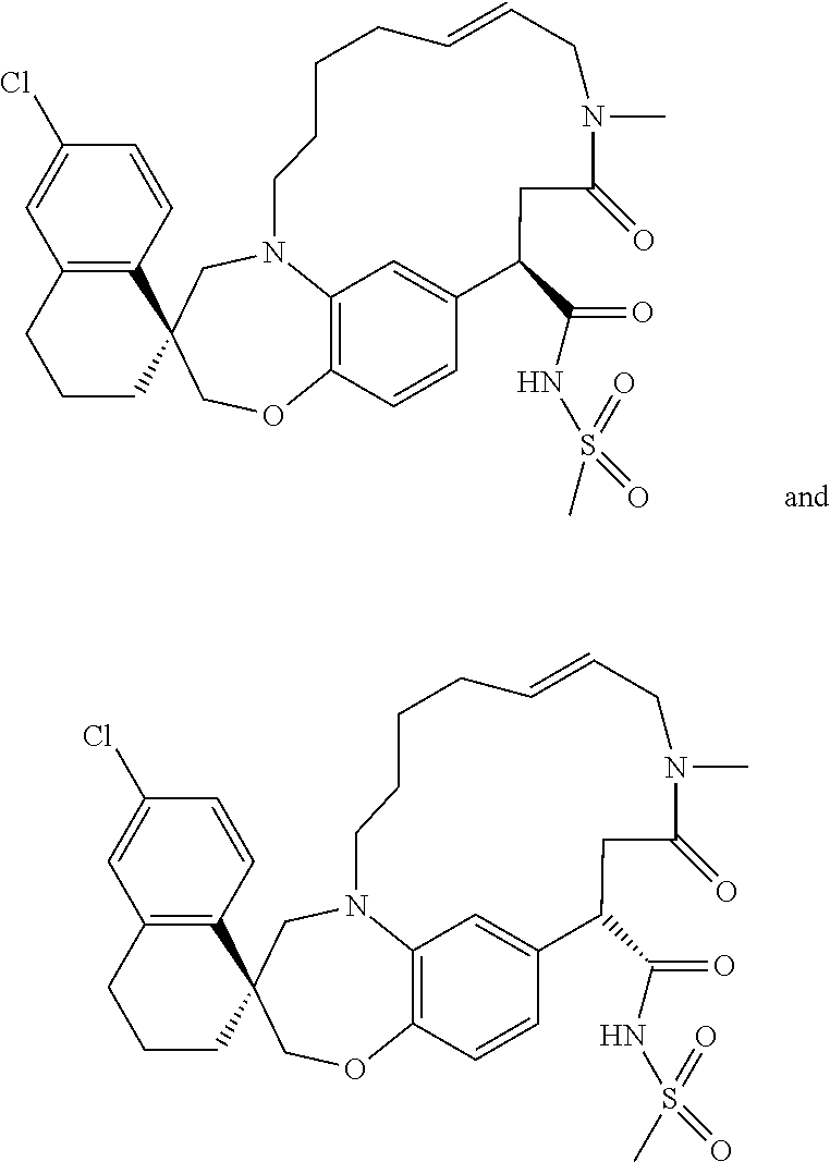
C1=CC2=C(C=C1Cl)CCCC21COC2=C3N(C1)CCCCC=CCN(C)C(=O)CC(C(=O)NS(C)(=O)=O)C(=C3)C=C2.C1=CC2=C(C=C1Cl)CCCC21COC2=C3N(C1)CCCCC=CCN(C)C(=O)CC(C(=O)NS(C)(=O)=O)C(=C3)C=C2
